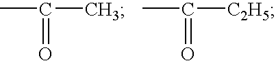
CC(C)=O.CC([C2H5])=O
